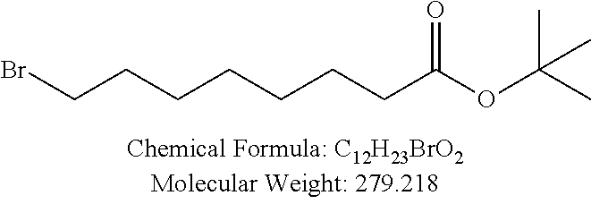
BrCCCCCCCC(OC(C)(C)C)=O
